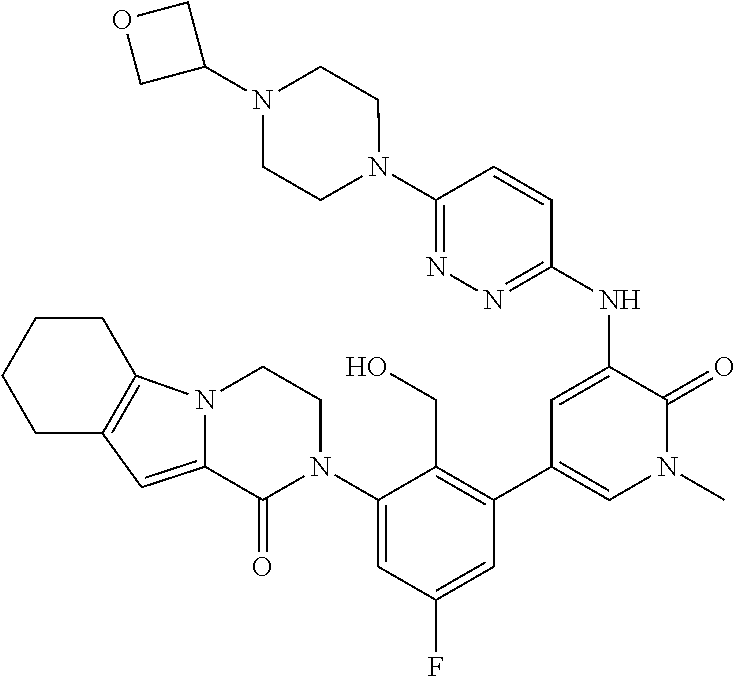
C1(NC2=CC(C3=C(CO)C(N4CCN5C(=CC6=C5CCCC6)C4=O)=CC(F)=C3)=CN(C)C2=O)=NN=C(N2CCN(C3COC3)CC2)C=C1
